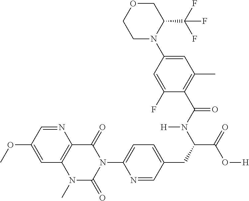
C1=C(OC)C=NC2=C1N(C)C(=O)N(C1=CC=C(CC(C(=O)O[H])N(C(C3=C(C)C=C(N4C(C(F)(F)F)COCC4)C=C3F)=O)[H])C=N1)C2=O
